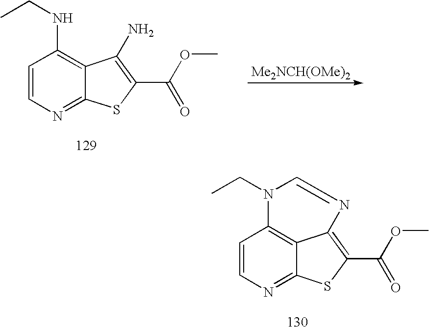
C1=CN=C2C3=C1N(CC)C=NC3=C(C(OC)=O)S2.C1=CN=C2C(=C1NCC)C(N)=C(C(OC)=O)S2.[Me2NCH(OMe)2]
